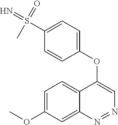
C1=C(OC)C=C2C(=C1)C(OC1=CC=C(S(=N)(C)=O)C=C1)=CN=N2
